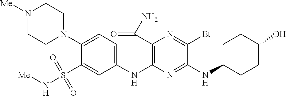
C1(N2CCN([Me])CC2)=CC=C(NC2=C(C(=O)N)N=C([Et])C(NC3CCC(O)CC3)=N2)C=C1S(N[Me])(=O)=O
